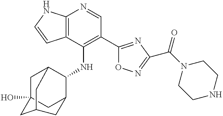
C12=C(C(NC3C4CC5(O)CC3CC(C5)C4)=C(C3=NC(C(=O)N4CCNCC4)=NO3)C=N1)C=CN2
